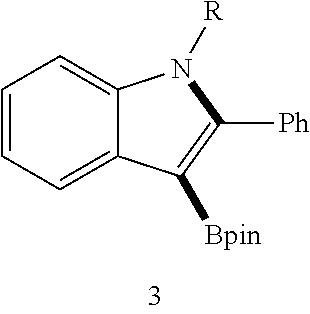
C1=CC=C2C(=C1)N([R])C([Ph])=C2[Bpin]
